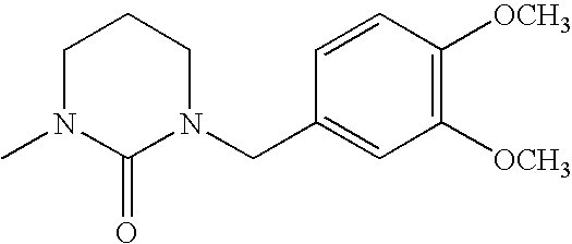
C1N(C)C(=O)N(CC2=CC([OCH3])=C([OCH3])C=C2)CC1
